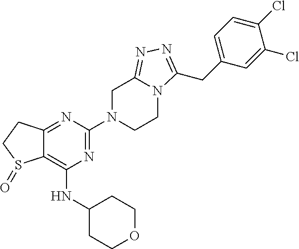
C12=NC(N3CCN4C(=NN=C4CC4=CC=C(Cl)C(Cl)=C4)C3)=NC(NC3CCOCC3)=C1S(=O)CC2
